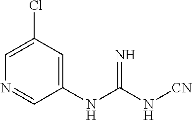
C1(NC(N[CN])=N)=CC(Cl)=CN=C1
